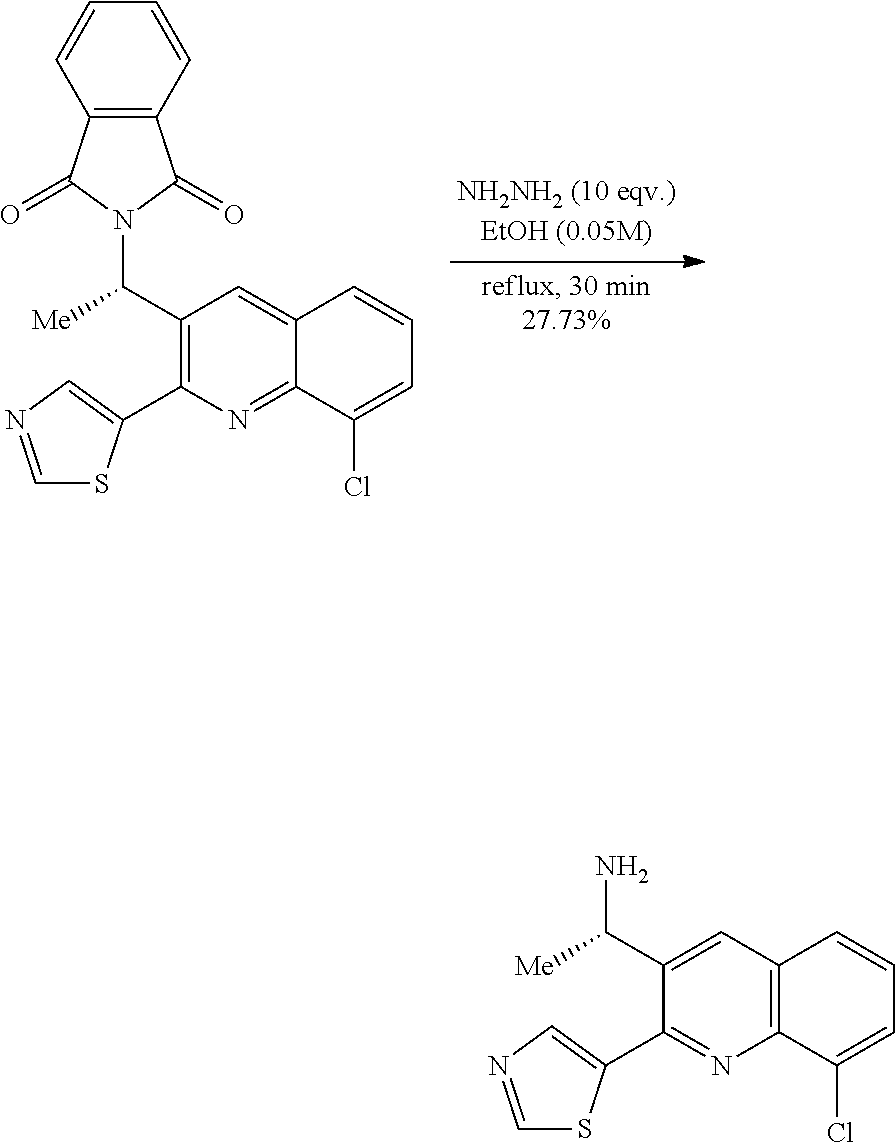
C(C1=C(C2=CN=CS2)N=C2C(=C1)C=CC=C2Cl)([Me])N1C(=O)C2=C(C1=O)C=CC=C2.C(C1=CC2=C(N=C1C1=CN=CS1)C(Cl)=CC=C2)([Me])N
